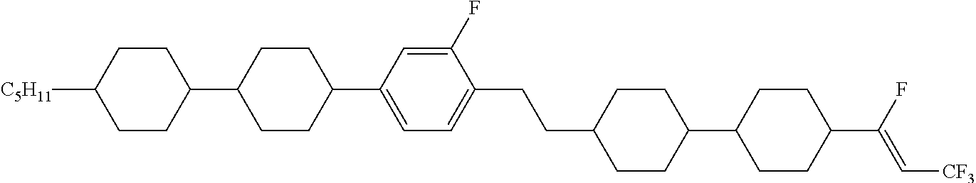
C1CC(C2CCC(C3=CC=C(CCC4CCC(C5CCC(C(F)=C[CF3])CC5)CC4)C(F)=C3)CC2)CCC1[C5H11]
